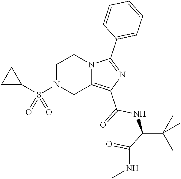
C1N(S(C2CC2)(=O)=O)CC2=C(C(=O)NC(C(C)(C)C)C(NC)=O)N=C(C3=CC=CC=C3)N2C1
